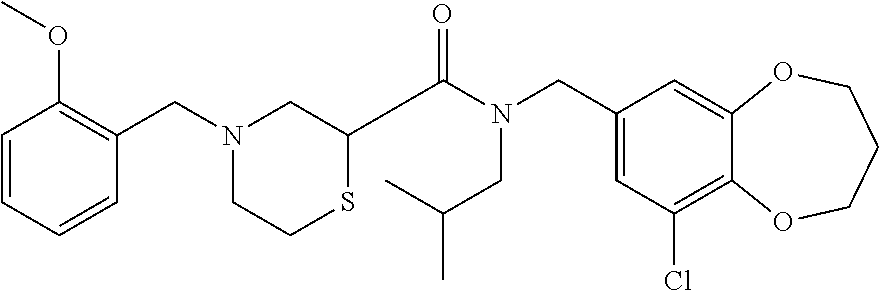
C1(CN(C(=O)C2SCCN(CC3=C(OC)C=CC=C3)C2)CC(C)C)=CC(Cl)=C2C(=C1)OCCCO2
